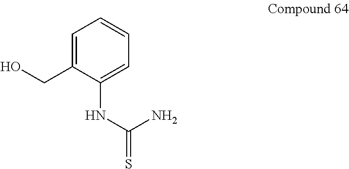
C1=C(CO)C(NC(N)=S)=CC=C1
